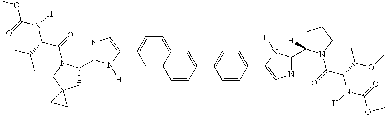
C1=C2C(=CC=C1C1=CN=C(C3CC4(CN3C(C(N(C(OC)=O)[H])C(C)C)=O)CC4)N1[H])C=C(C1=CC=C(C3=CN=C(C4([H])CCCN4C(=O)C(C(C)OC)N([H])C(=O)OC)N3[H])C=C1)C=C2
